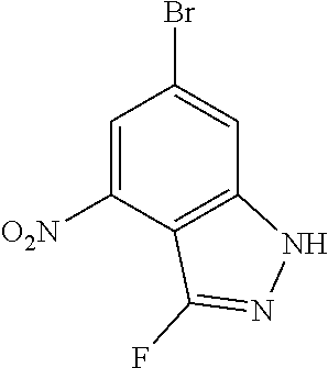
C1=C([O2N])C2=C(C=C1Br)NN=C2F
